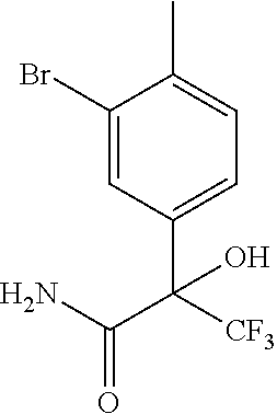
C1(Br)=CC(C([CF3])(C(N)=O)O)=CC=C1C
